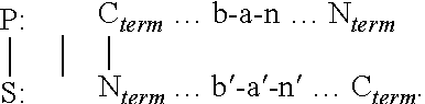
PS.[Cterm  b-a-n  Nterm][Nterm  b-a-n  Cterm]
